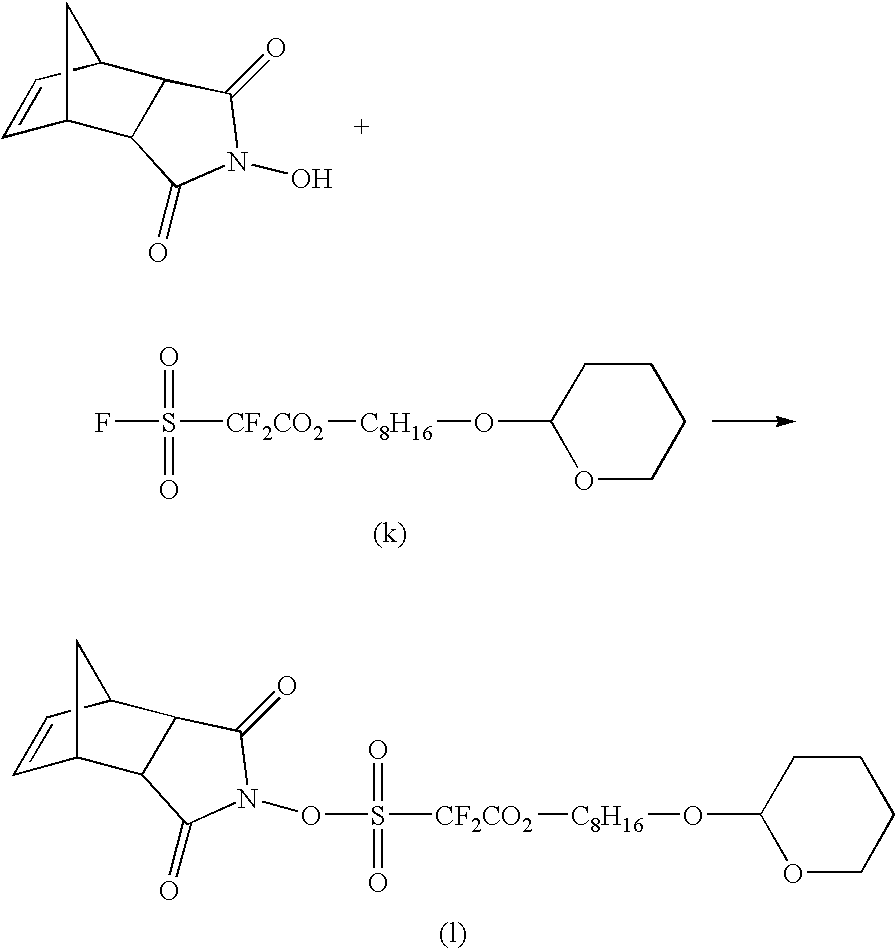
C1=CC2C3C(C1C2)C(=O)N(O)C3=O.FS(=O)(=O)[CF2CO2][C8H16]OC1OCCCC1.S(=O)(=O)([CF2CO2][C8H16]OC1OCCCC1)ON1C(=O)C2C3C=CC(C2C1=O)C3
